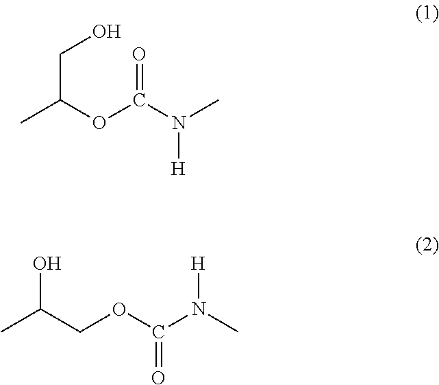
C(C(C)OC(N(C)[H])=O)O.OC(COC(N(C)[H])=O)C
